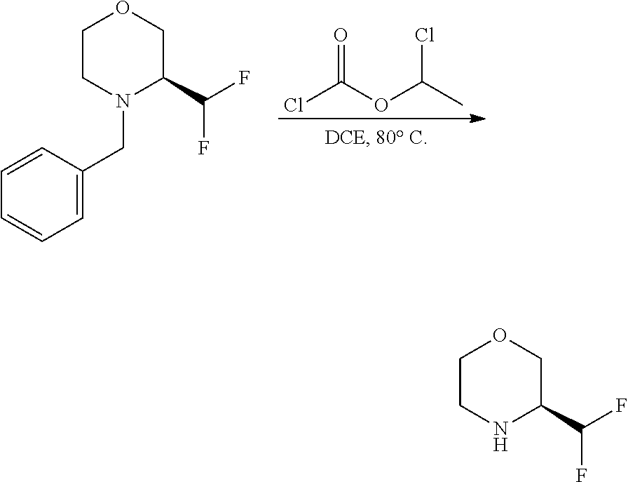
O=C(OC(C)Cl)Cl.C1CN(CC2=CC=CC=C2)C(C(F)F)CO1.C1CNC(C(F)F)CO1
